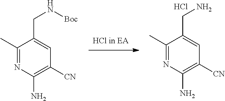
C1(C)=NC(N)=C([CN])C=C1CN.Cl.C1(C)=NC(N)=C([CN])C=C1CN[Boc]
